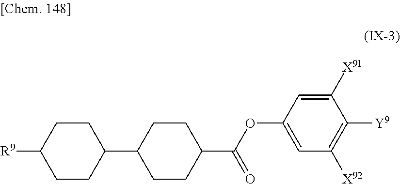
C1(C2CCC(C(=O)OC3=CC([X92])=C([Y9])C([X91])=C3)CC2)CCC([R9])CC1
